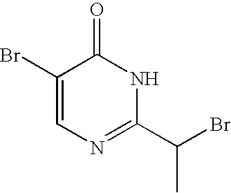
C1(Br)=CN=C(C(C)Br)NC1=O
